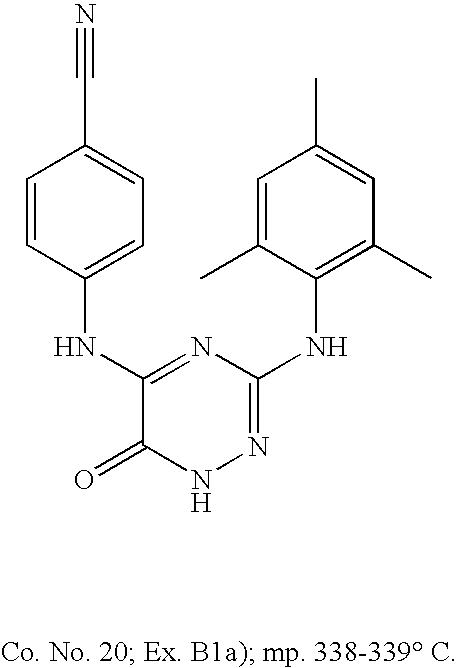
C1=C(C)C=C(C)C(NC2=NNC(=O)C(NC3=CC=C(C#N)C=C3)=N2)=C1C
